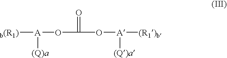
[b(R1)][A](OC(=O)O[A]([(R1)b])[(Q)a])[(Q)a]
